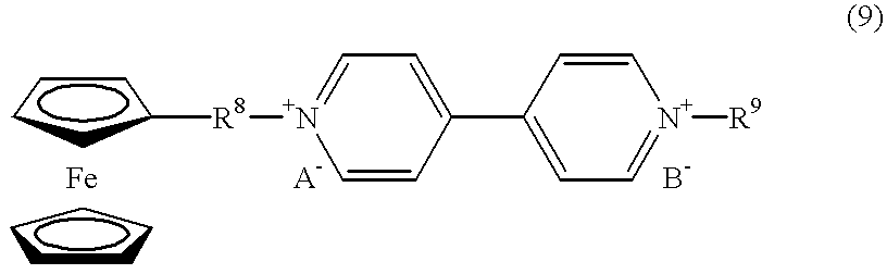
C1CCC([R8][N+]2=CC=C(C3=CC=[N+]([R9])C=C3)C=C2)C1.C1CCCC1
